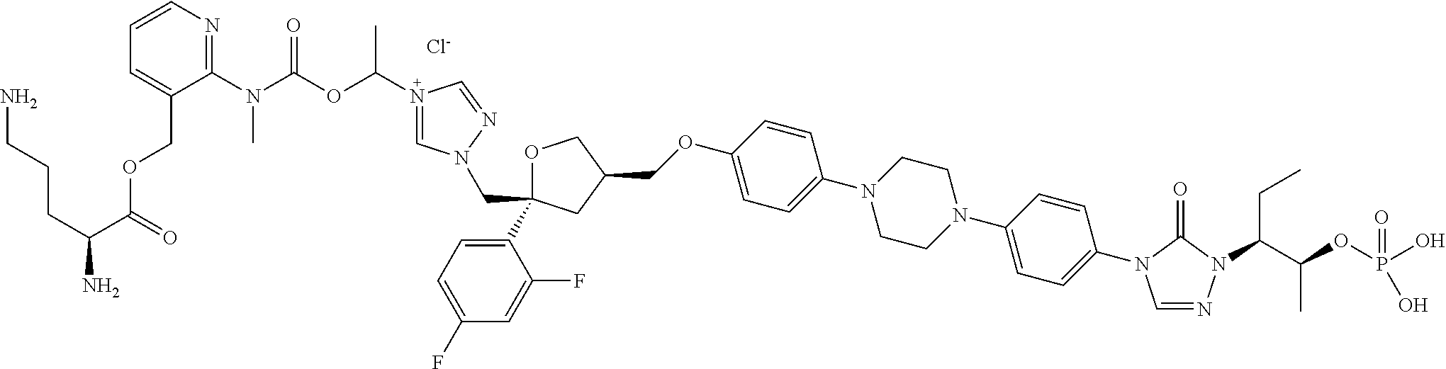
[Cl-].C1(N2C=NN(C(C(OP(=O)(O)O)C)CC)C2=O)=CC=C(N2CCN(C3=CC=C(OCC4COC(C5=CC=C(F)C=C5F)(CN5C=N(C(OC(N(C6=NC=CC=C6COC(C(CCCN)N)=O)C)=O)C)C=N5)C4)C=C3)CC2)C=C1
